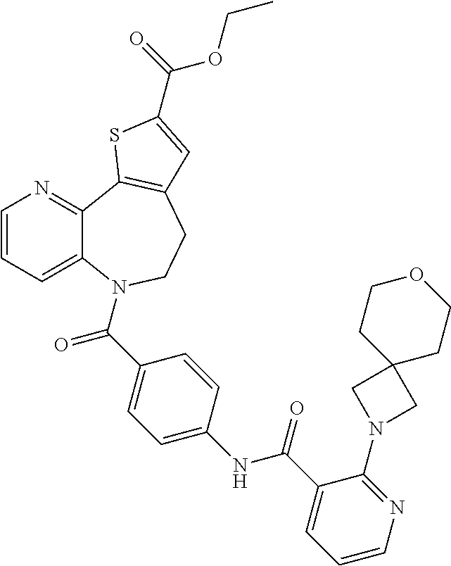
C1=C(C(NC2=CC=C(C(N3C4=CC=CN=C4C4=C(CC3)C=C(C(OCC)=O)S4)=O)C=C2)=O)C(N2CC3(CCOCC3)C2)=NC=C1
